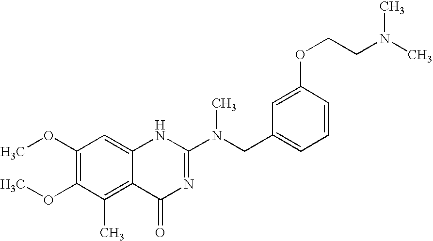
C1(OC)=C(OC)C(C)=C2C(=C1)NC(N(CC1=CC=CC(OCCN(C)C)=C1)C)=NC2=O
